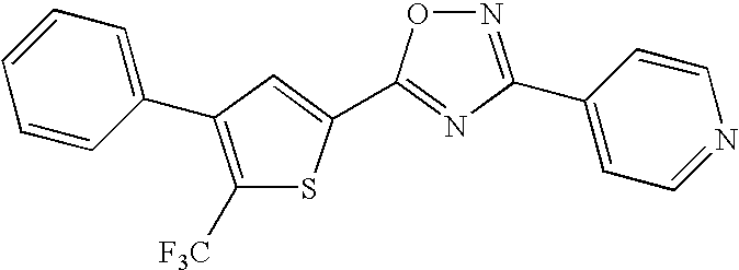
O1N=C(C2=CC=NC=C2)N=C1C1=CC(C2=CC=CC=C2)=C([F3C])S1
